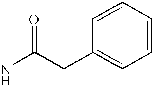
NC(CC1=CC=CC=C1)=O
